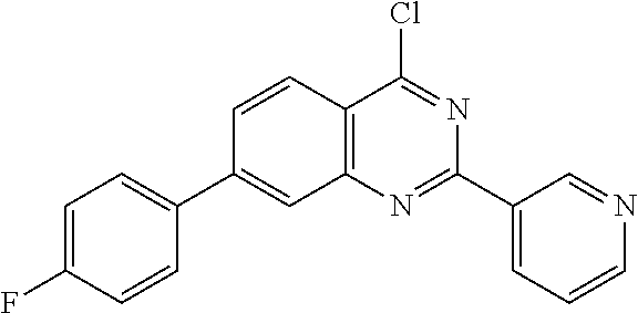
C12=C(N=C(C3=CC=CN=C3)N=C1Cl)C=C(C1=CC=C(F)C=C1)C=C2
